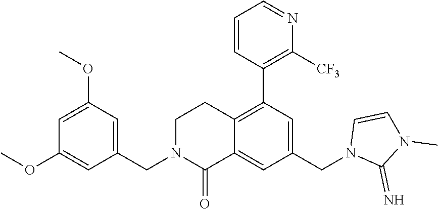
C1=CC(C2=C3C(=CC(CN4C(=N)N(C)C=C4)=C2)C(=O)N(CC2=CC(OC)=CC(OC)=C2)CC3)=C([CF3])N=C1
